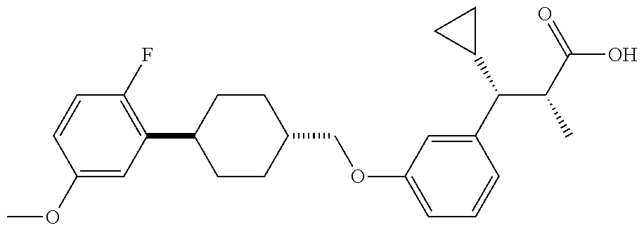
C1(OC)=CC(C2CCC(COC3=CC=CC(C(C(C)C(O)=O)C4CC4)=C3)CC2)=C(F)C=C1
